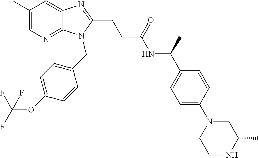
C1(C)=CN=C2C(=C1)N=C(CCC(NC(C1=CC=C(N3CCNC(C)C3)C=C1)C)=O)N2CC1=CC=C(OC(F)(F)F)C=C1
